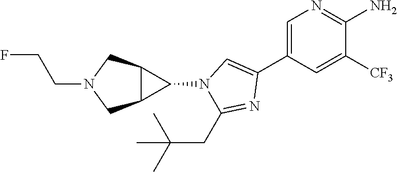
C1=C(C2=CN(C3C4C3CN(CCF)C4)C(CC(C)(C)C)=N2)C=C([CF3])C(N)=N1
